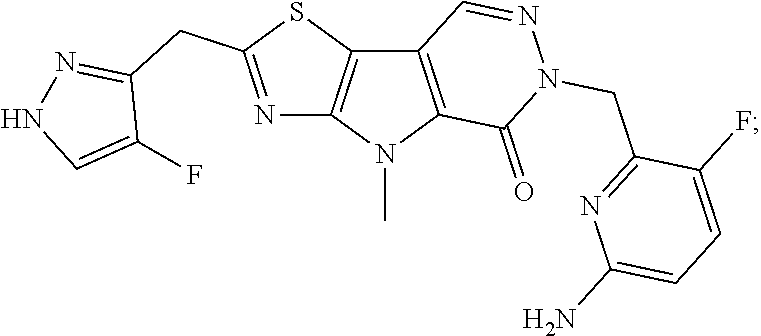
C12=C(N(C)C3=C1SC(CC1=NNC=C1F)=N3)C(=O)N(CC1=NC(N)=CC=C1F)N=C2
